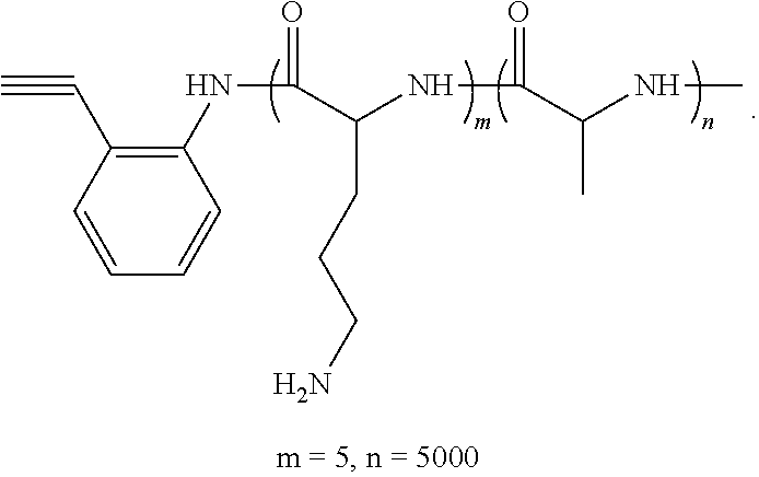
C1(NC(=O)C(NC(C(NC)C)=O)CCCN)=C(C#C)C=CC=C1
